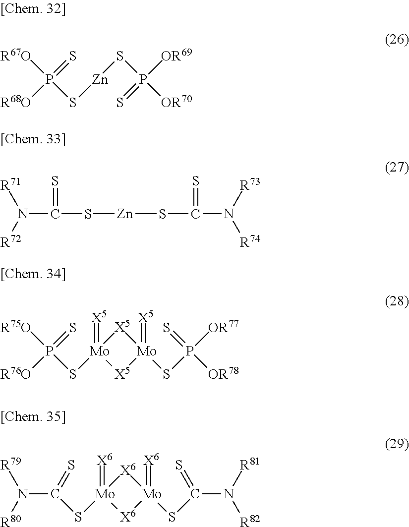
[R67O]P(S[Zn]SP([OR70])([OR69])=S)(=S)[R68O].[R75O]P(S[Mo]1(=[X5])[X5][Mo](=[X5])(SP(=S)([OR78])[OR77])[X5]1)(=S)[R76O].[R71]N(C(S[Zn]SC(=S)N([R73])[R74])=S)[R72].C(S[Mo]1(=[X6])[X6][Mo](=[X6])(SC(=S)N([R81])[R82])[X6]1)(=S)N([R80])[R79]
